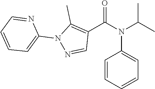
C1(C(N(C(C)C)C2=CC=CC=C2)=O)=C(C)N(C2=CC=CC=N2)N=C1
